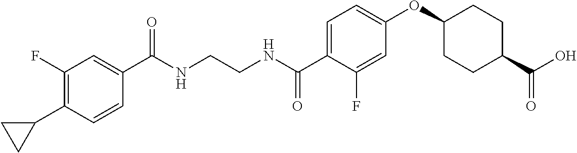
C1(C(NCCNC(C2=CC=C(OC3CCC(C(O)=O)CC3)C=C2F)=O)=O)=CC(F)=C(C2CC2)C=C1
